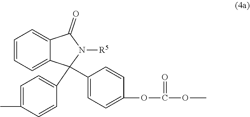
C1=C2C(=CC=C1)C(=O)N([R5])C2(C1=CC=C(OC(OC)=O)C=C1)C1=CC=C(C)C=C1
